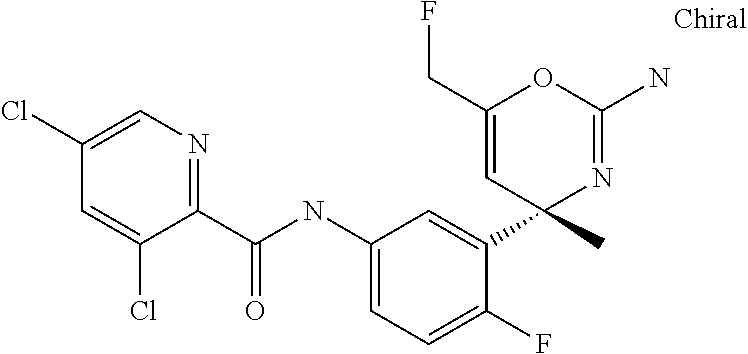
C1=C(Cl)C=C(Cl)C(C(NC2=CC=C(F)C(C3(C)N=C(N)OC(CF)=C3)=C2)=O)=N1
